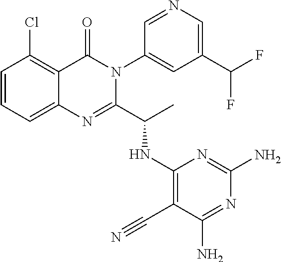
C1=CC=C2C(=C1Cl)C(=O)N(C1=CC(C(F)F)=CN=C1)C(C(C)NC1=C(C#N)C(N)=NC(N)=N1)=N2
